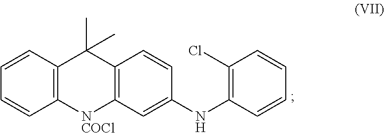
C12=C(C=CC=C1)C(C)(C)C1=C([NCOCl]2)C=C(NC2=C(Cl)C=CC=C2)C=C1
